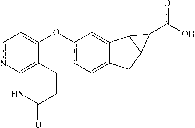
C12=CC=C(OC3=CC=NC4=C3CCC(=O)N4)C=C1C1C(C2)C1C(O)=O
